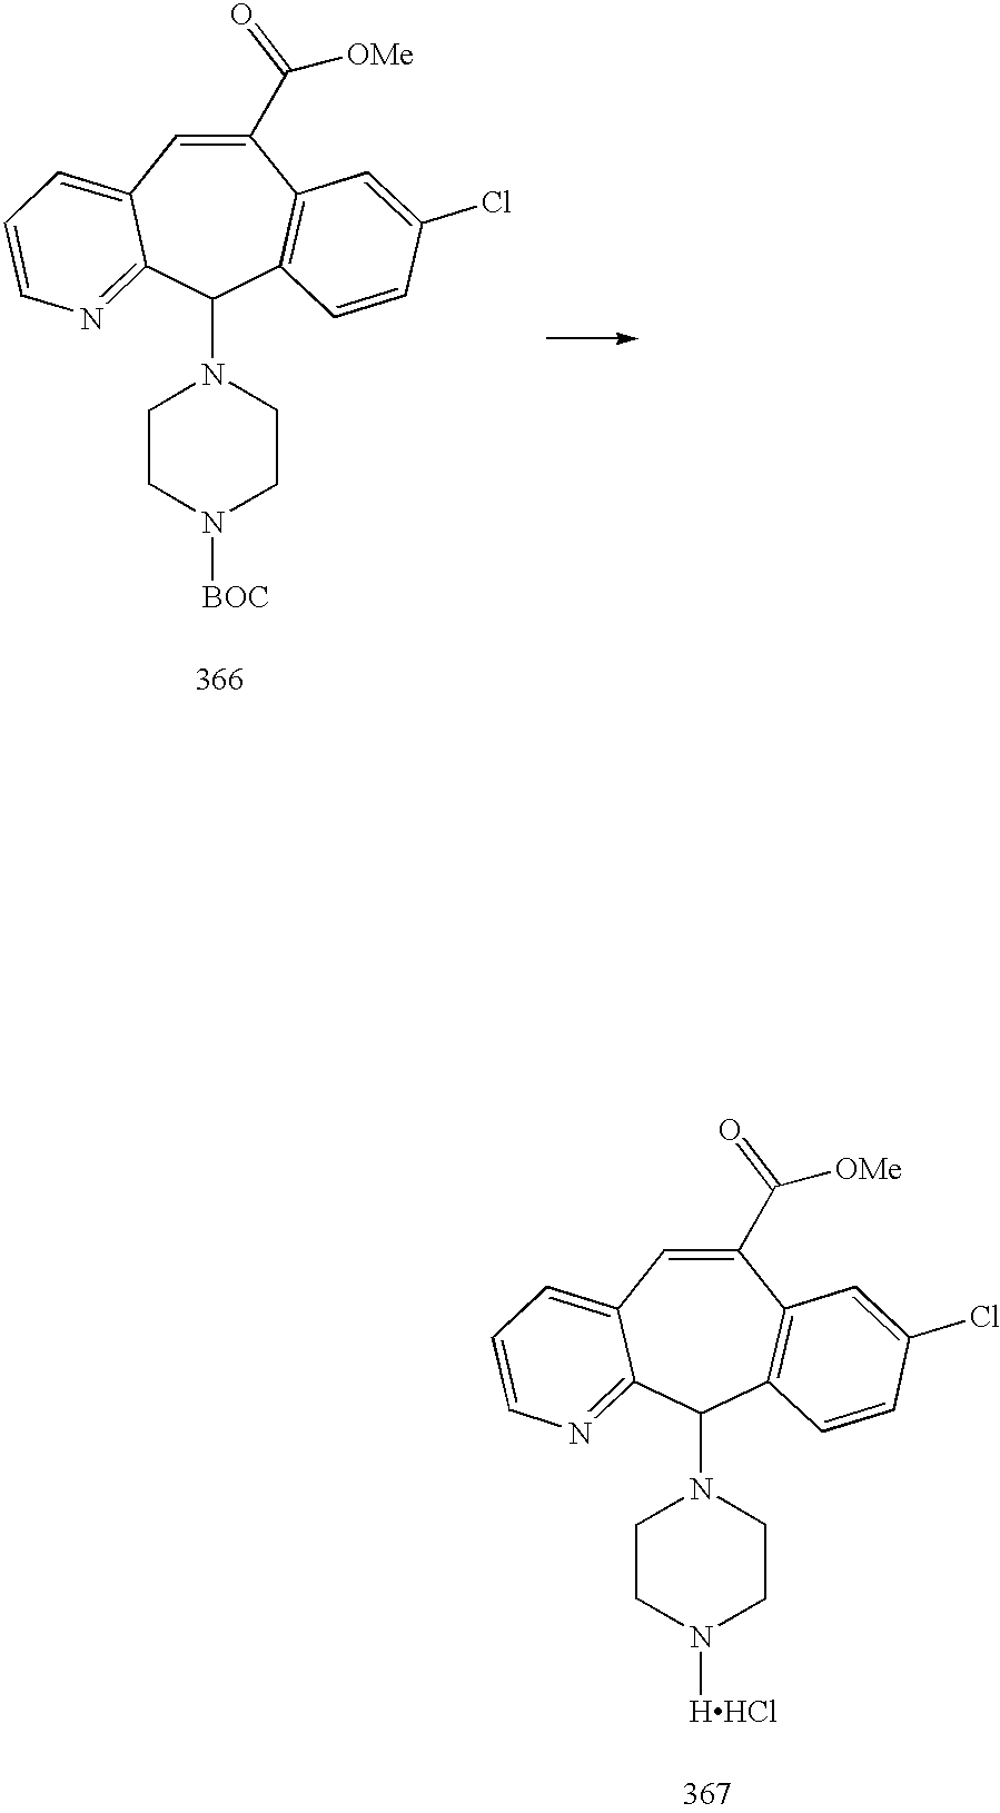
C1(C([OMe])=O)=CC2=CC=CN=C2C(N2CCN([HHCl])CC2)C2=C1C=C(Cl)C=C2.C1(C([OMe])=O)=CC2=CC=CN=C2C(N2CCN([BOC])CC2)C2=C1C=C(Cl)C=C2
